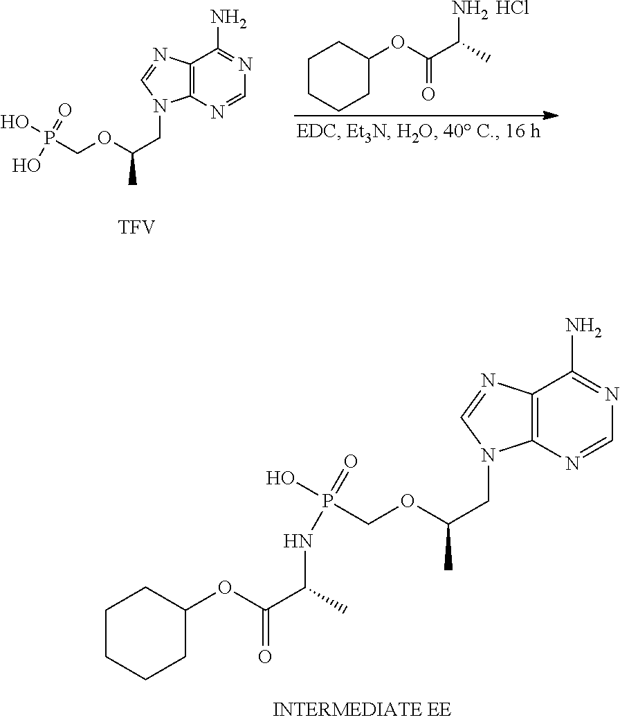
C12=C(N=CN=C1N)N(CC(OCP(NC(C(=O)OC1CCCCC1)C)(=O)O)C)C=N2.C12=C(N=CN=C1N)N(CC(OCP(O)(=O)O)C)C=N2.[TFV].Cl.O(C(=O)C(C)N)C1CCCCC1
